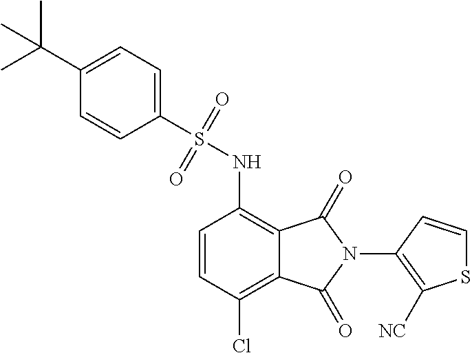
C1(S(NC2=C3C(=C(Cl)C=C2)C(=O)N(C2=C([NC])SC=C2)C3=O)(=O)=O)=CC=C(C(C)(C)C)C=C1
